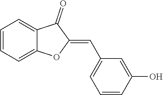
C1=CC=C2C(=C1)C(=O)C(=CC1=CC=CC(O)=C1)O2
